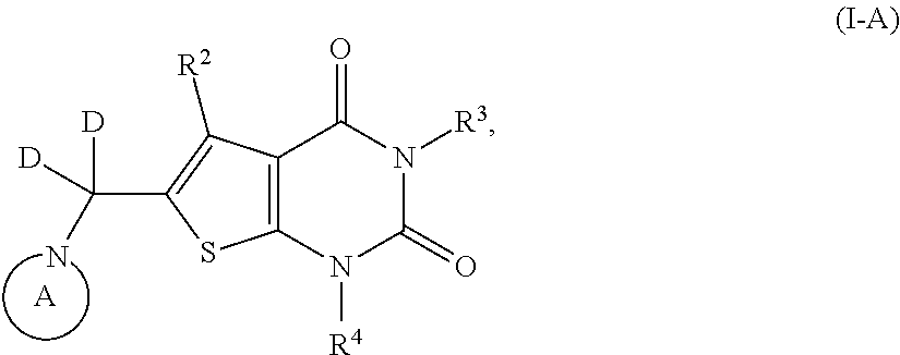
C12=C(N([R4])C(=O)N([R3])C1=O)SC(C([D])(N)[D])=C2[R2].[A]
